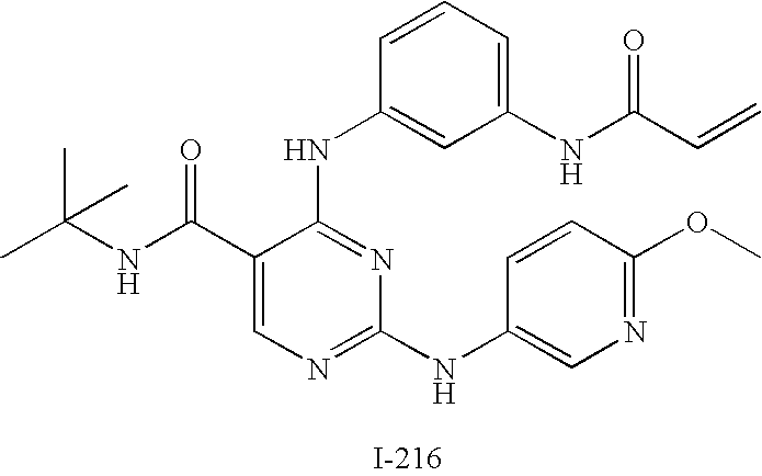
C1(C(NC(C)(C)C)=O)=CN=C(NC2=CN=C(OC)C=C2)N=C1NC1=CC(NC(C=C)=O)=CC=C1
